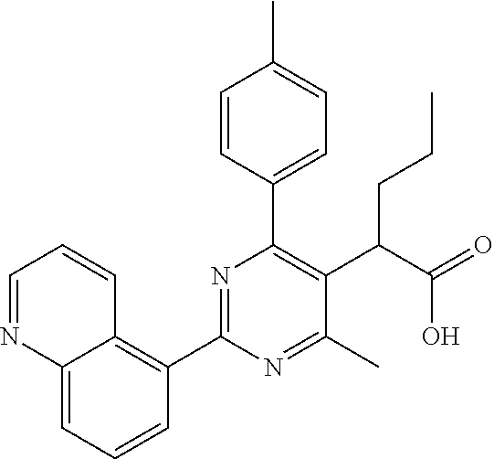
C1(C2=NC(C3=CC=C(C)C=C3)=C(C(C(=O)O)CCC)C(C)=N2)=C2C(=CC=C1)N=CC=C2
